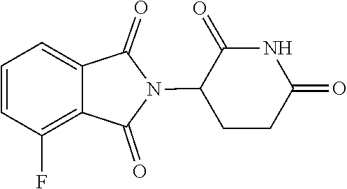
C1=C2C(=O)N(C3CCC(=O)NC3=O)C(=O)C2=C(F)C=C1
